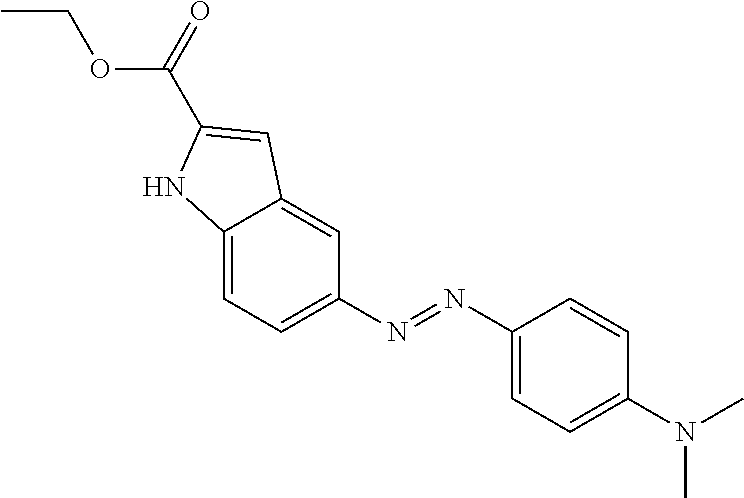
C12=CC=C(N=NC3=CC=C(N(C)C)C=C3)C=C1C=C(C(=O)OCC)N2
